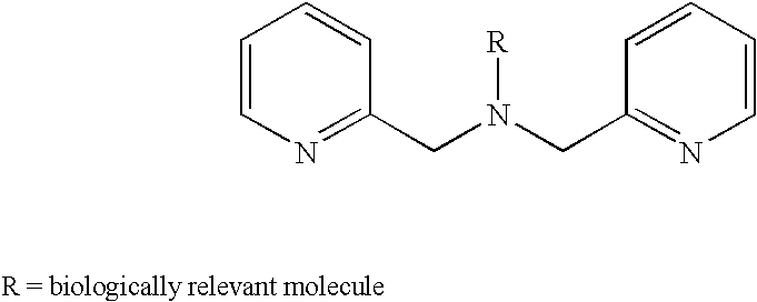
C1=CN=C(CN(CC2=NC=CC=C2)[R])C=C1
